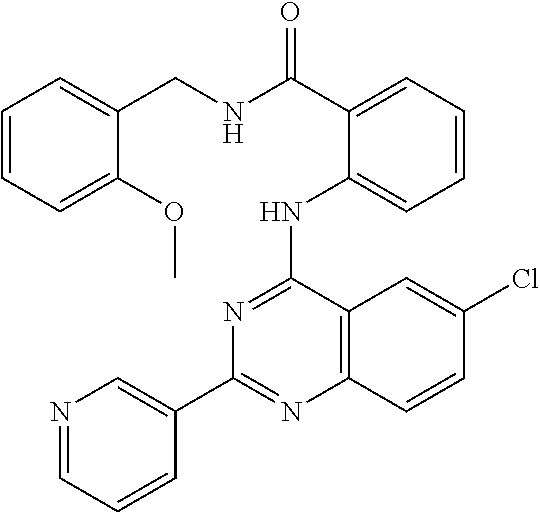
C1(C2=CN=CC=C2)=NC2=C(C(NC3=CC=CC=C3C(NCC3=CC=CC=C3OC)=O)=N1)C=C(Cl)C=C2
